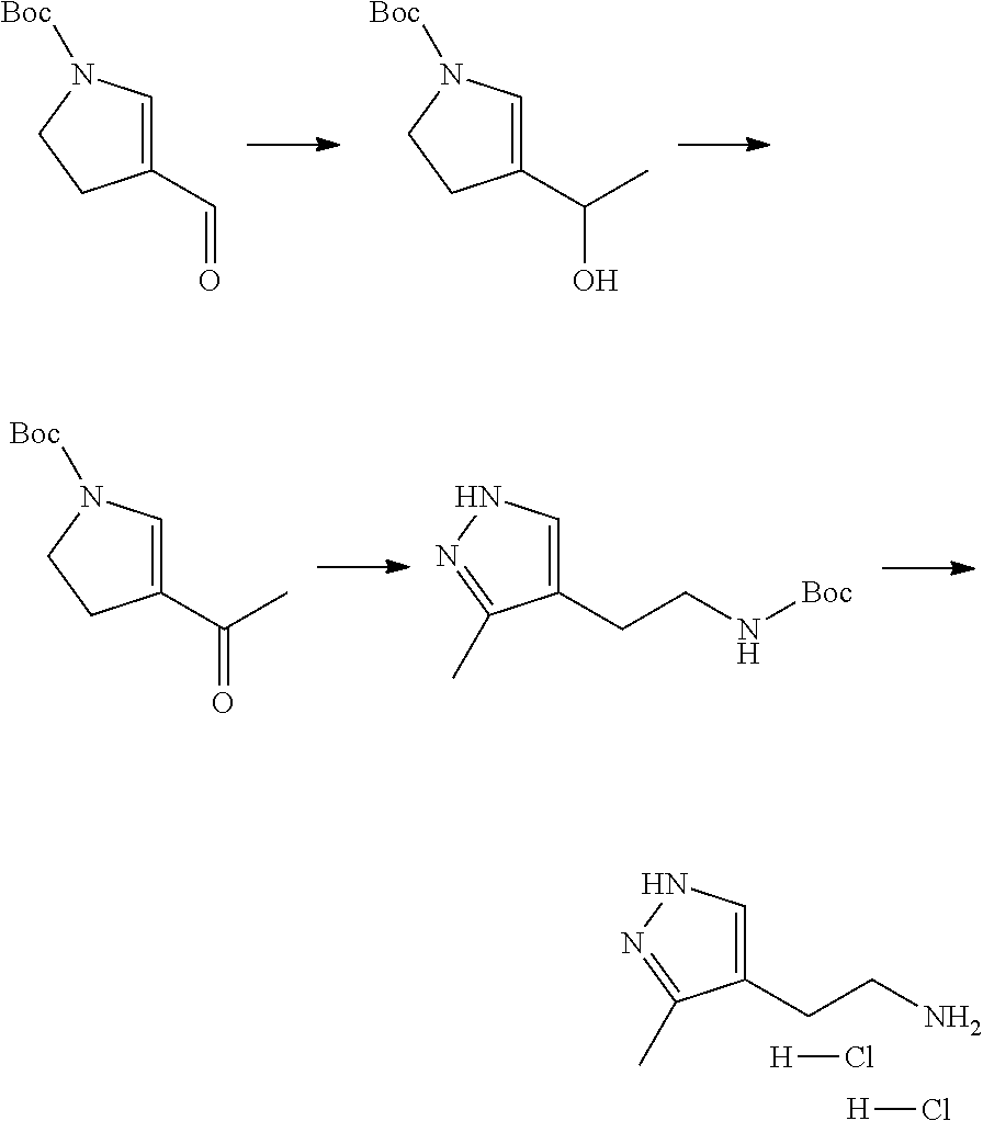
C1(CCN)=CNN=C1C.[H]Cl.[H]Cl.C1(C=O)=CN([Boc])CC1.C1(C(O)C)=CN([Boc])CC1.C1(C(=O)C)=CN([Boc])CC1.C1(CCN[Boc])=CNN=C1C
